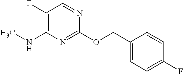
C1(COC2=NC(NC)=C(F)C=N2)=CC=C(F)C=C1
